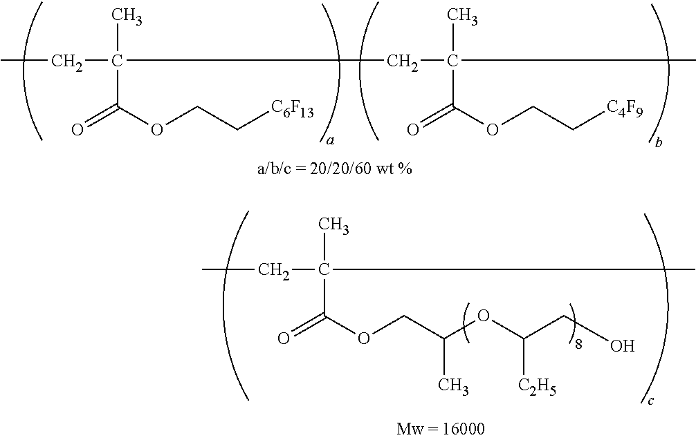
CCC(CC(C)(C)C(OCC[C4F9])=O)(C)C(OCC[C6F13])=O.C(C(C)(C)C(OCC(OC(CO)[C2H5])C)=O)C
